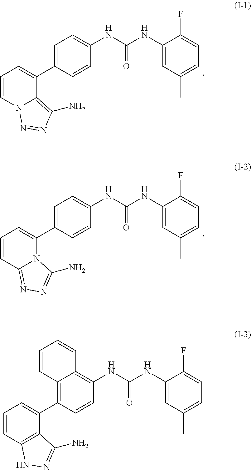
C12=C(C3=CC=CC4=C3C(N)=NN4)C=CC(NC(NC3=CC(C)=CC=C3F)=O)=C1C=CC=C2.C1=C(C2=CC=CN3C2=C(N)N=N3)C=CC(NC(NC2=CC(C)=CC=C2F)=O)=C1.C1=C(C2=CC=CC3=NN=C(N)N23)C=CC(NC(NC2=CC(C)=CC=C2F)=O)=C1
